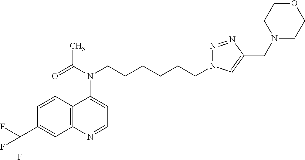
C12=C(C=CC(C(F)(F)F)=C1)C(N(CCCCCCN1N=NC(CN3CCOCC3)=C1)C(=O)C)=CC=N2
